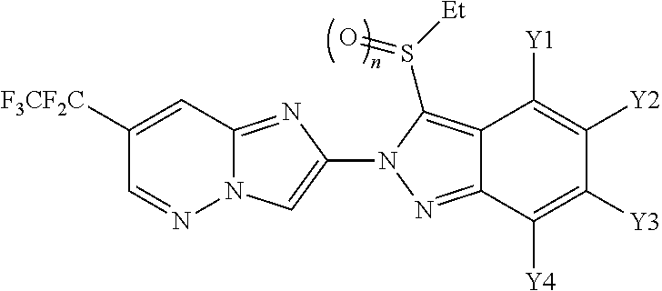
N12C(=NC(N3N=C4C(=C3S([Et])=O)C([Y1])=C([Y2])C([Y3])=C4[Y4])=C1)C=C([F3CF2C])C=N2
